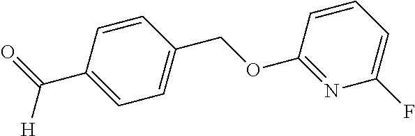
C(C1=CC=C(COC2=NC(F)=CC=C2)C=C1)(=O)[H]
